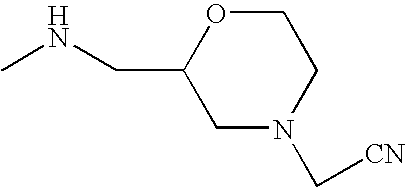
C1OC(CNC)CN(C[CN])C1
